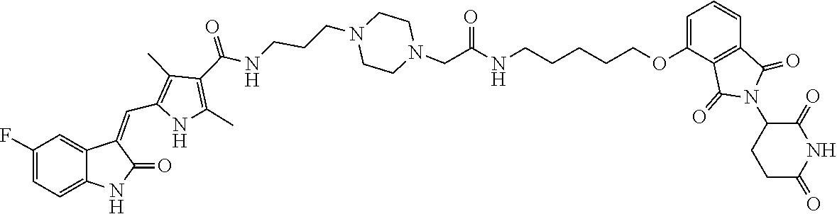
C1CN(CCCNC(C2=C(C)NC(C=C3C4=CC(F)=CC=C4NC3=O)=C2C)=O)CCN1CC(NCCCCCOC1=CC=CC2=C1C(=O)N(C1CCC(=O)NC1=O)C2=O)=O
